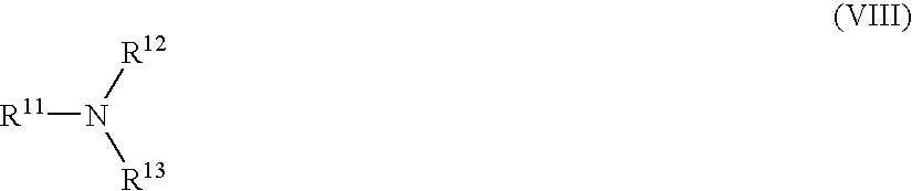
[R11]N([R12])[R13]
